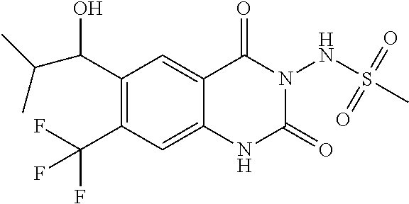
C1(C(O)C(C)C)=C(C(F)(F)F)C=C2C(=C1)C(=O)N(NS(C)(=O)=O)C(=O)N2
